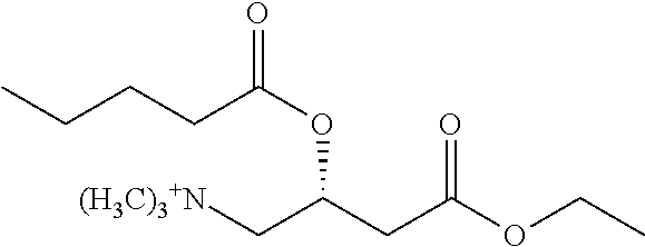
C(C(CC(OCC)=O)OC(=O)CCCC)[(H3C)3+N]
